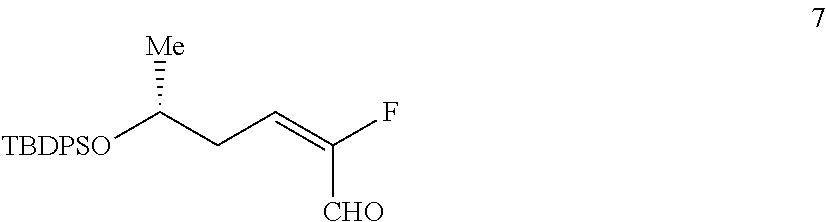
[TBDPSO]C(CC=C(F)[CHO])[Me]
